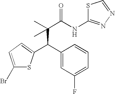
C(C(C)(C(NC1=NN=CS1)=O)C)(C1=CC(F)=CC=C1)C1=CC=C(Br)S1
